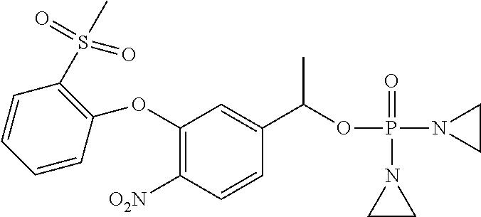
C1(OC2=C(S(C)(=O)=O)C=CC=C2)=C([O2N])C=CC(C(OP(N2CC2)(=O)N2CC2)C)=C1
